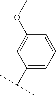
C1(C(C)C)=CC=CC(OC)=C1
